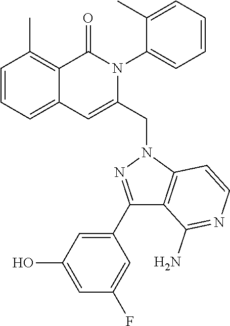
C1=CC=C2C(=C1C)C(=O)N(C1=CC=CC=C1C)C(CN1N=C(C3=CC(O)=CC(F)=C3)C3=C1C=CN=C3N)=C2
